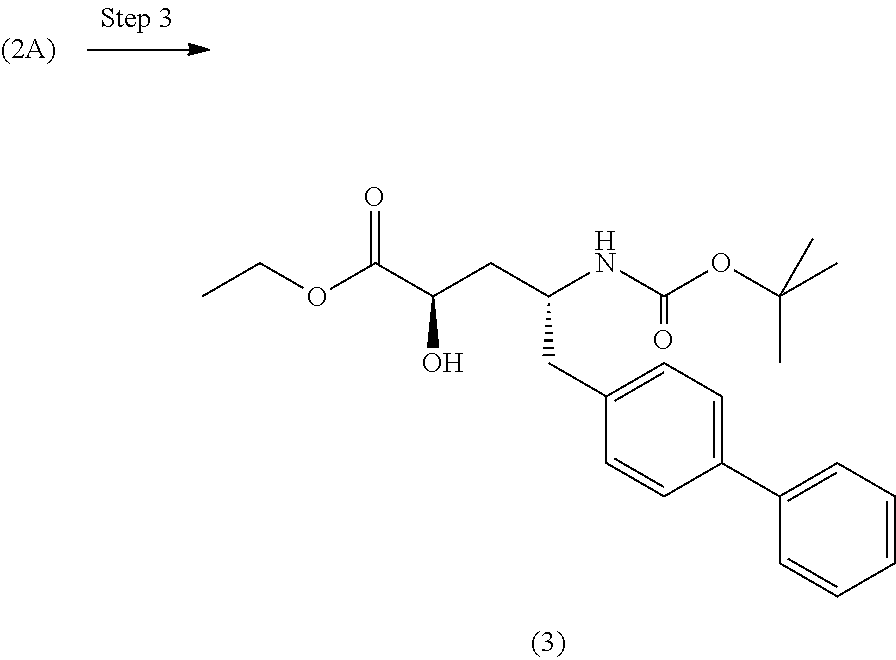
C1=CC=CC=C1C1=CC=C(CC(NC(OC(C)(C)C)=O)CC(C(OCC)=O)O)C=C1
